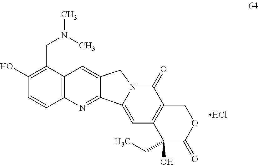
C12=C(C(CN(C)C)=C(O)C=C1)C=C1C(=N2)C2=CC3=C(C(=O)N2C1)COC(=O)C3(O)CC.Cl
